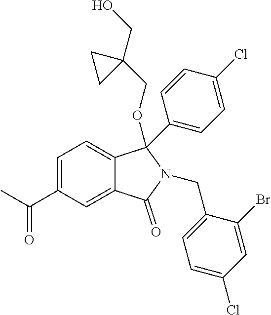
C1=C(C(C)=O)C=C2C(=C1)C(C1=CC=C(Cl)C=C1)(OCC1(CO)CC1)N(CC1=CC=C(Cl)C=C1Br)C2=O
